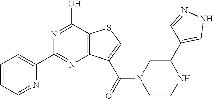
C1=CC=NC(C2=NC3=C(C(O)=N2)SC=C3C(=O)N2CC(C3=CNN=C3)NCC2)=C1
